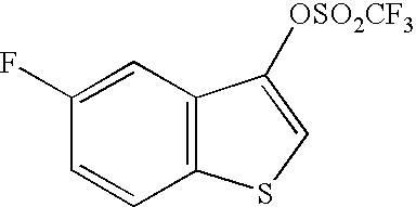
C1=CC2=C(C=C1F)C([OSO2CF3])=CS2
